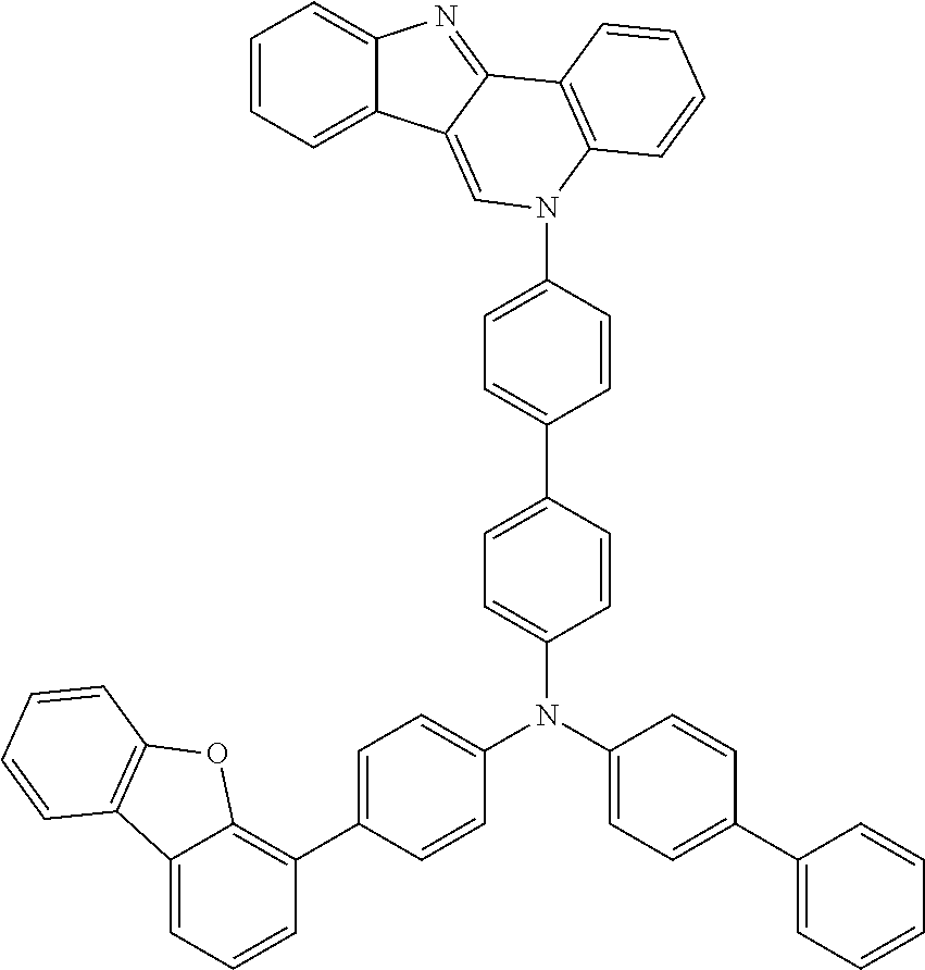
C1=CC=C2C(=C1)N=C1C2=CN(C2=CC=C(C3=CC=C(N(C4=CC=C(C5=CC=CC=C5)C=C4)C4=CC=C(C5=C6C(=CC=C5)C5=C(O6)C=CC=C5)C=C4)C=C3)C=C2)C2=C1C=CC=C2
